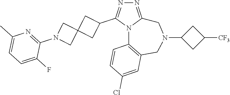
N1=C2N(C(C3CC4(C3)CN(C3=NC(C)=CC=C3F)C4)=N1)C1=C(CN(C3CC([CF3])C3)C2)C=C(Cl)C=C1
